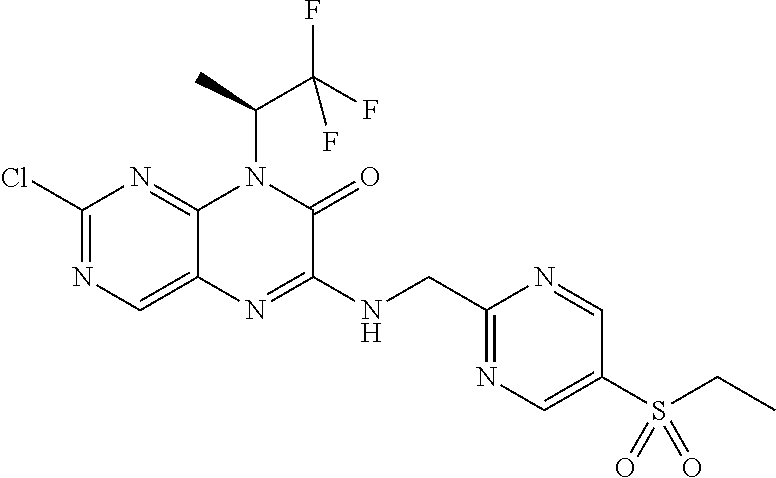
C1(Cl)=NC=C2C(=N1)N(C(C(F)(F)F)C)C(=O)C(NCC1=NC=C(S(CC)(=O)=O)C=N1)=N2
